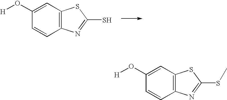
C1=CC2=C(C=C1O[H])SC(S)=N2.C1=CC2=C(C=C1O[H])SC(SC)=N2
